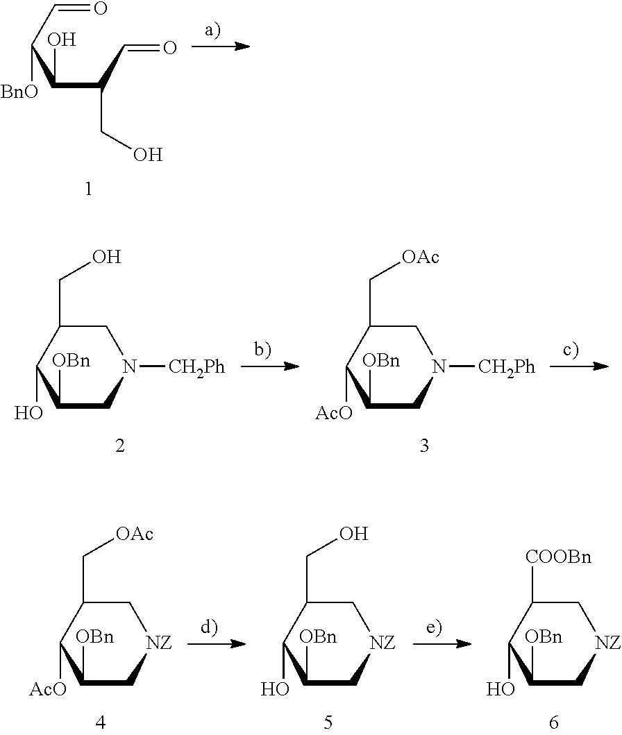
O=CC(C(C(C=O)CO)O)[BnO].C1C(CO)C(O)C([OBn])CN1[CH2Ph].C1C(C[OAc])C([AcO])C([OBn])CN1[CH2Ph].C1C(C[OAc])C([AcO])C([OBn])C[NZ]1.C1C(CO)C(O)C([OBn])C[NZ]1.C1C([COOBn])C(O)C([OBn])C[NZ]1
